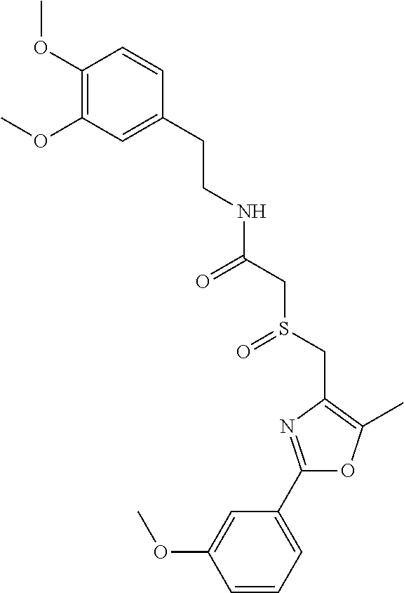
C1(OC)=C(OC)C=C(CCNC(=O)CS(CC2=C(C)OC(C3=CC=CC(OC)=C3)=N2)=O)C=C1
